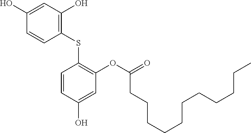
C1(SC2=C(OC(=O)CCCCCCCCCCC)C=C(O)C=C2)=C(O)C=C(O)C=C1
